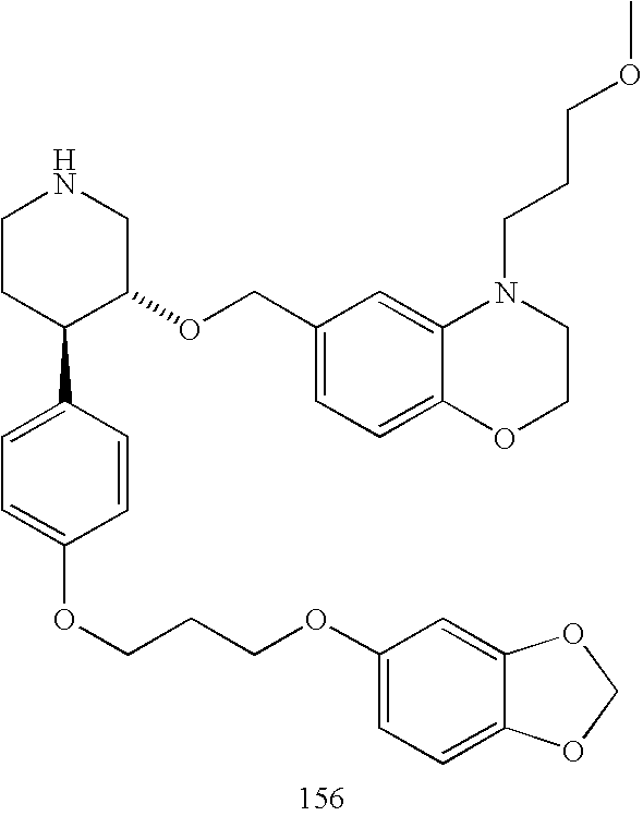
C1CC(C2=CC=C(OCCCOC3=CC=C4C(=C3)OCO4)C=C2)C(OCC2=CC=C3C(=C2)N(CCCOC)CCO3)CN1
